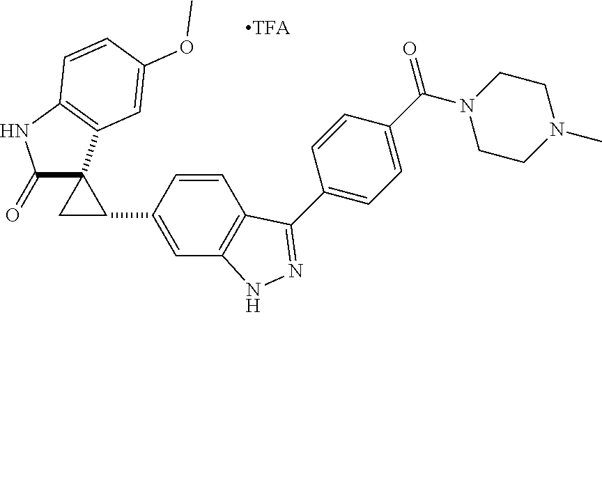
C1(=O)C2(C3=C(N1)C=CC(OC)=C3)CC2C1=CC2=C(C=C1)C(C1=CC=C(C(N3CCN(C)CC3)=O)C=C1)=NN2
